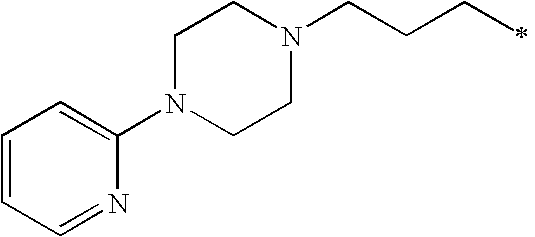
C1N(C2=CC=CC=N2)CCN(CCCC)C1
